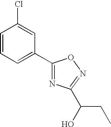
C1=CC=C(C2=NC(C(CC)O)=NO2)C=C1Cl
